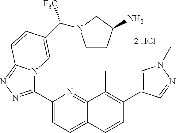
C1(C2=NN=C3N2C=C(C([F3C])N2CCC(N)C2)C=C3)=CC=C2C(=N1)C(C)=C(C1=CN(C)N=C1)C=C2
